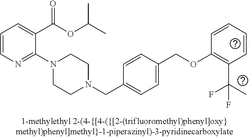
C1=CN=C(N2CCN(CC3=CC=C(COC4=C(C(C)(F)F)C=CC=C4)C=C3)CC2)C(C(OC(C)C)=O)=C1
